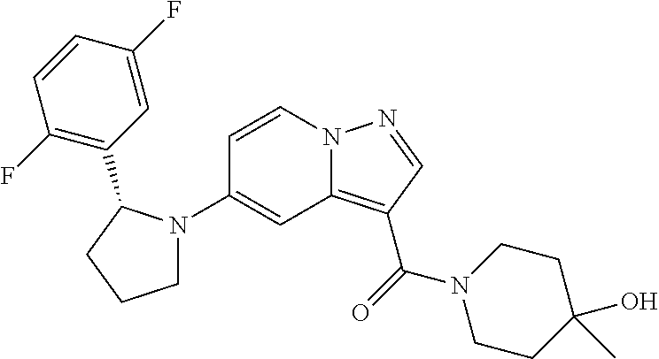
C1=CN2C(=C(C(=O)N3CCC(O)(C)CC3)C=N2)C=C1N1CCCC1C1=C(F)C=CC(F)=C1
